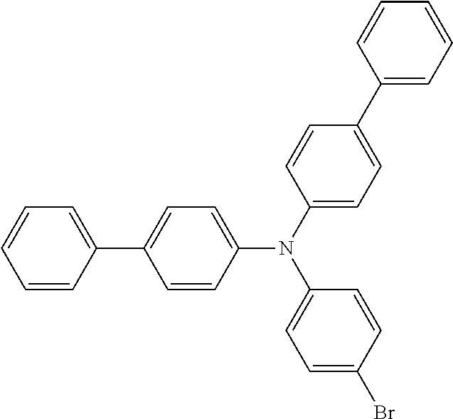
C1=CC=CC(C2=CC=C(N(C3=CC=C(C4=CC=CC=C4)C=C3)C3=CC=C(Br)C=C3)C=C2)=C1
